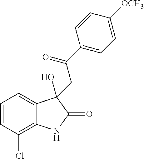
C1=CC(Cl)=C2C(=C1)C(O)(CC(C1=CC=C([OCH3])C=C1)=O)C(=O)N2
